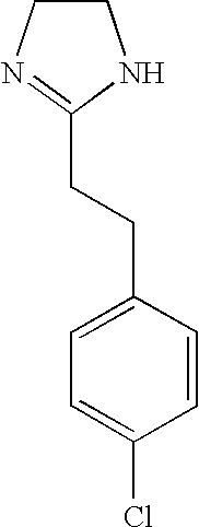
C1=CC(CCC2=NCCN2)=CC=C1Cl
